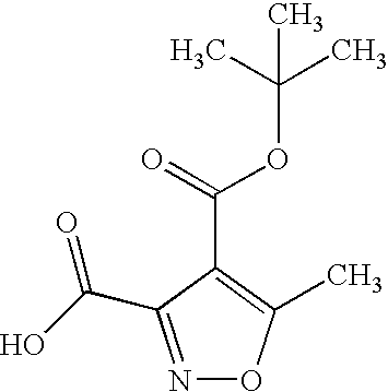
N1=C(C(O)=O)C(C(OC(C)(C)C)=O)=C(C)O1
